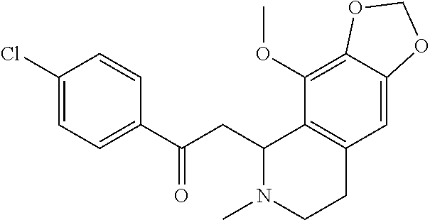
C1(Cl)=CC=C(C(=O)CC2N(C)CCC3=C2C(OC)=C2C(=C3)OCO2)C=C1
